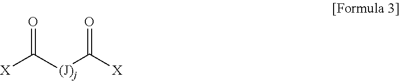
[X]C([(J)j]C([X])=O)=O
